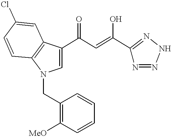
C1=C(C(C=C(C2=NNN=N2)O)=O)C2=C(N1CC1=C([MeO])C=CC=C1)C=CC(Cl)=C2
